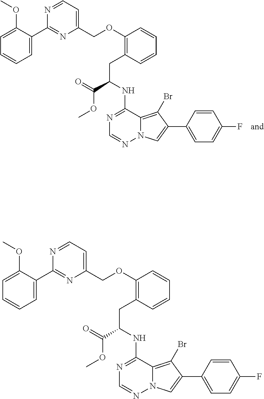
C1=C(C2=NC(COC3=C(CC(C(=O)OC)NC4=NC=NN5C4=C(Br)C(C4=CC=C(F)C=C4)=C5)C=CC=C3)=CC=N2)C(OC)=CC=C1.C1=C(C2=NC(COC3=C(CC(C(=O)OC)NC4=NC=NN5C4=C(Br)C(C4=CC=C(F)C=C4)=C5)C=CC=C3)=CC=N2)C(OC)=CC=C1
